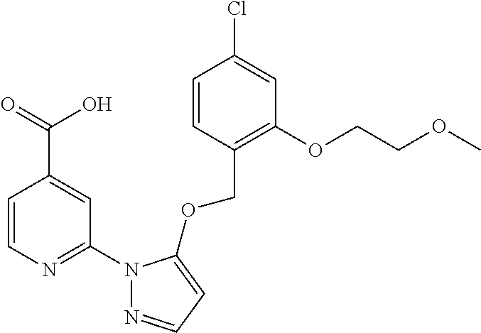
C1=CN=C(N2N=CC=C2OCC2=C(OCCOC)C=C(Cl)C=C2)C=C1C(=O)O
